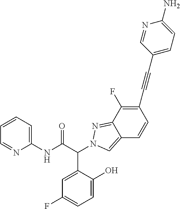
C(C(NC1=CC=CC=N1)=O)(C1=CC(F)=CC=C1O)N1N=C2C(F)=C(C#CC3=CC=C(N)N=C3)C=CC2=C1
